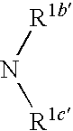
[R1b]N[R1c]
